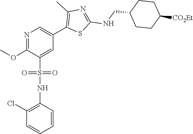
N1=C(OC)C(S(=O)(=O)NC2=C(Cl)C=CC=C2)=CC(C2=C(C)N=C(NCC3CCC([CO2Et])CC3)S2)=C1
